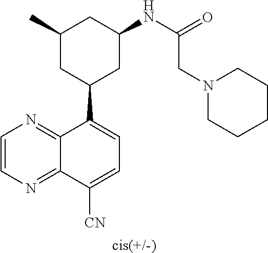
N(C1CC(C2=CC=C([CN])C3=NC=CN=C23)CC(C)C1)C(=O)CN1CCCCC1.[cis(+/-)]
